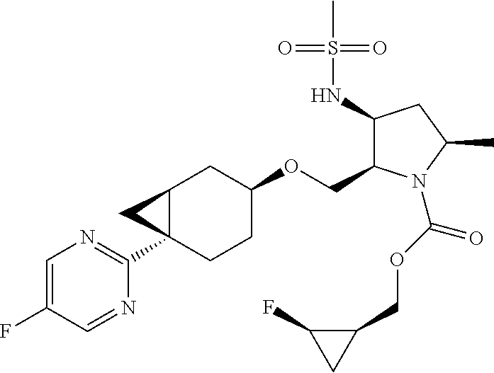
C1=C(F)C=NC(C23CCC(OCC4C(NS(C)(=O)=O)CC(C)N4C(OCC4C(F)C4)=O)CC2C3)=N1
